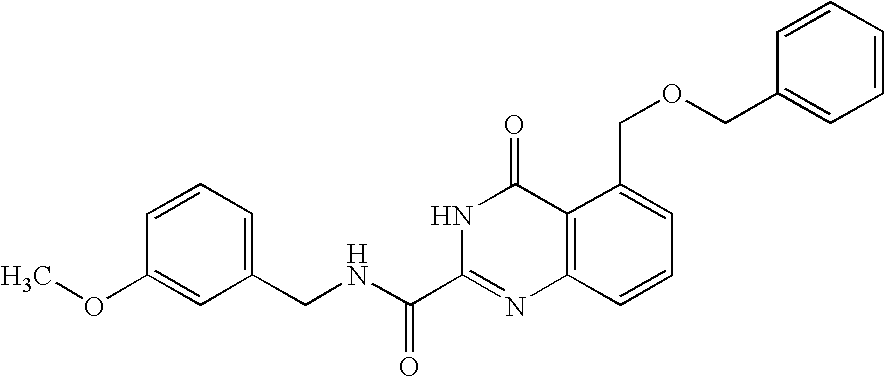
C1(CNC(C2=NC3=C(C(=O)N2)C(COCC2=CC=CC=C2)=CC=C3)=O)=CC=CC(OC)=C1
